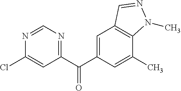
C1=C(C(C2=NC=NC(Cl)=C2)=O)C=C(C)C2=C1C=NN2C
